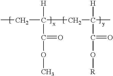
C(CC(C)([H])C(O[R])=O)(CC)([H])C(OC)=O
